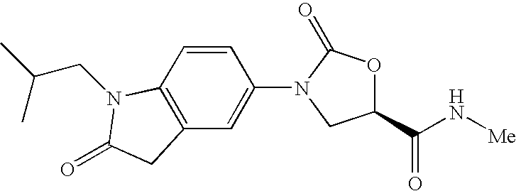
C12=C(C=CC(N3CC(C(N[Me])=O)OC3=O)=C1)N(CC(C)C)C(=O)C2
